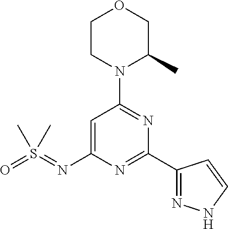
C1=C(N=S(=O)(C)C)N=C(C2=NNC=C2)N=C1N1C(C)COCC1
